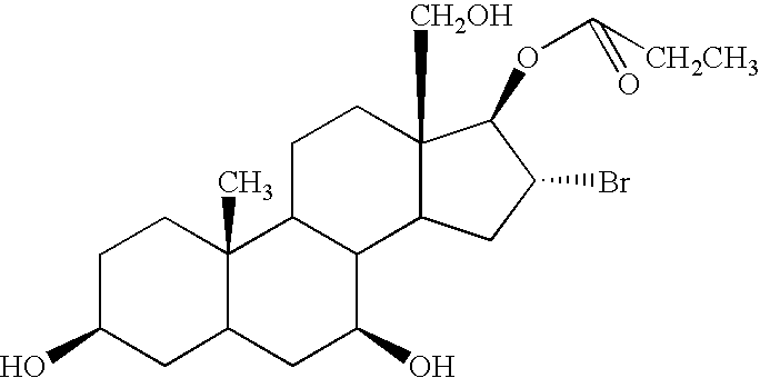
C1C(O)CC2C(C)(C1)C1C(C(O)C2)C2C([CH2OH])(CC1)C(OC([CH2CH3])=O)C(Br)C2
